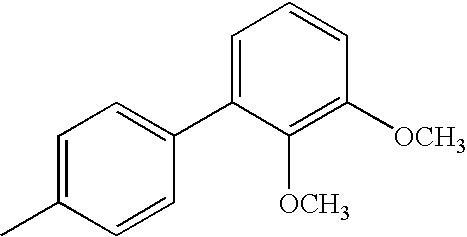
C1(C2=CC=CC([OCH3])=C2[OCH3])=CC=C(C)C=C1
